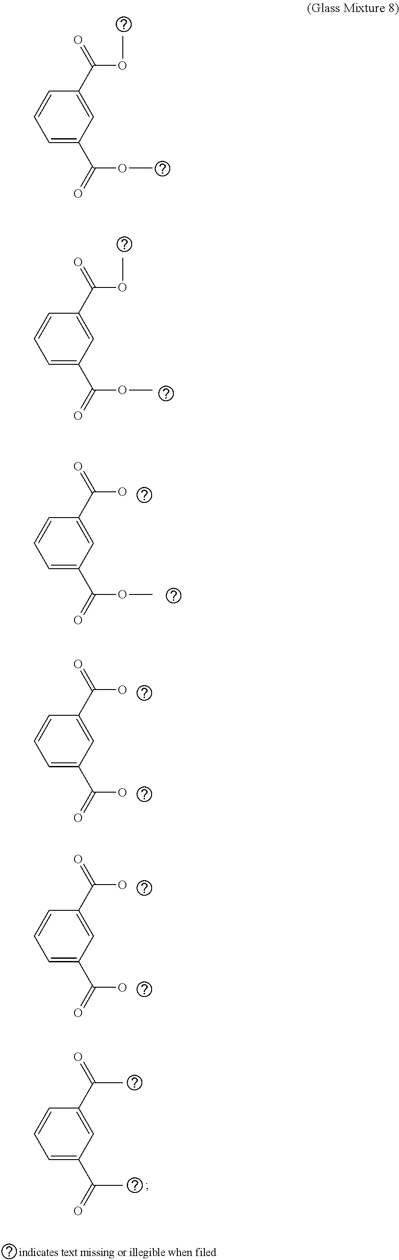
C1=C(C(=O)OC)C=C(C(=O)OC)C=C1.C1=C(C(=O)OC)C=C(C(=O)OC)C=C1.C1=C(C(=O)OC)C=C(C(=O)O)C=C1.C1=C(C(=O)O)C=C(C(=O)O)C=C1.C1=C(C(=O)O)C=C(C(=O)O)C=C1.C1=C(C(=O)C)C=C(C(=O)C)C=C1
